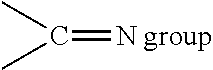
C(C)(C)=[N group]
